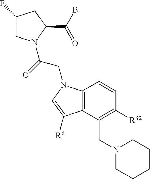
C1(F)CN(C(=O)CN2C3=C(C(CN4CCCCC4)=C([R32])C=C3)C([R6])=C2)C(C(B)=O)C1
